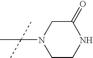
N1(C(C)(C)C)CCNC(=O)C1
